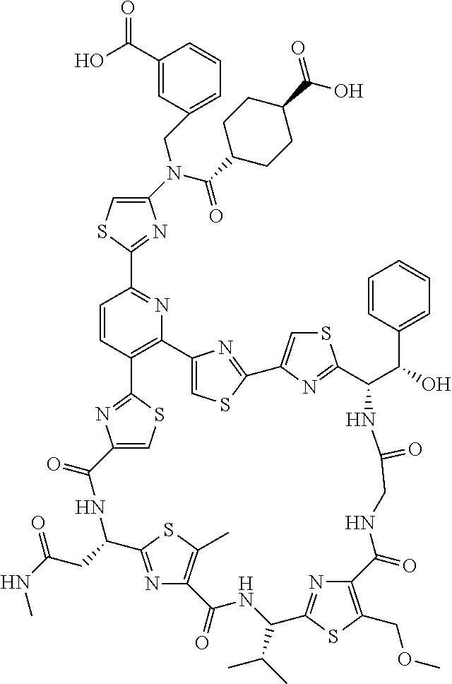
C1(N(CC2=CC=CC(C(O)=O)=C2)C(=O)C2CCC(C(O)=O)CC2)=CSC(C2=NC3=C(C=C2)C2=NC(=CS2)C(=O)NC(CC(NC)=O)C2=NC(=C(C)S2)C(=O)NC(C(C)C)C2=NC(=C(COC)S2)C(=O)NCC(=O)NC(C(C2=CC=CC=C2)O)C2=NC(=CS2)C2=NC3=CS2)=N1
